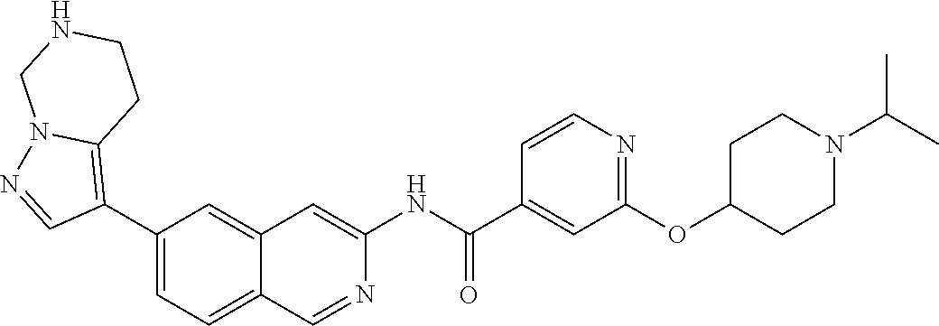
C1(C2=C3N(N=C2)CNCC3)=CC=C2C(=C1)C=C(NC(=O)C1=CC(OC3CCN(C(C)C)CC3)=NC=C1)N=C2
